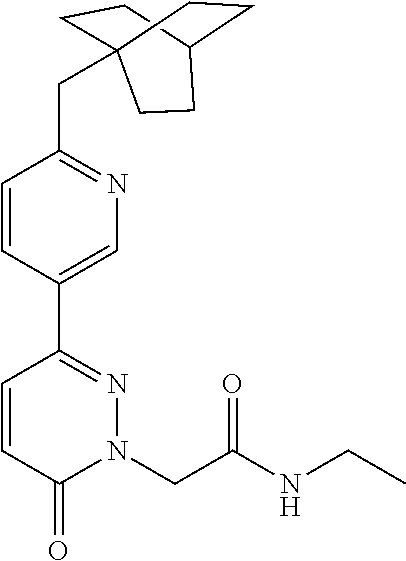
C1=CC(C2=NN(CC(NCC)=O)C(=O)C=C2)=CN=C1CC12CCC(CC1)CC2
